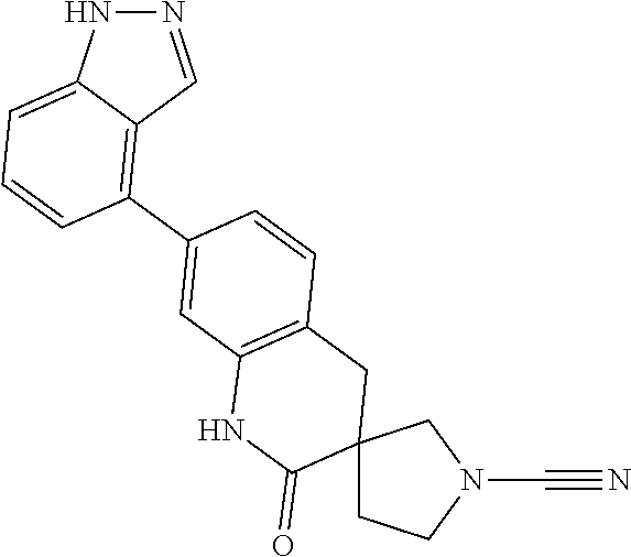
C12(CCN(C#N)C1)CC1=C(NC2=O)C=C(C2=C3C(=CC=C2)NN=C3)C=C1
